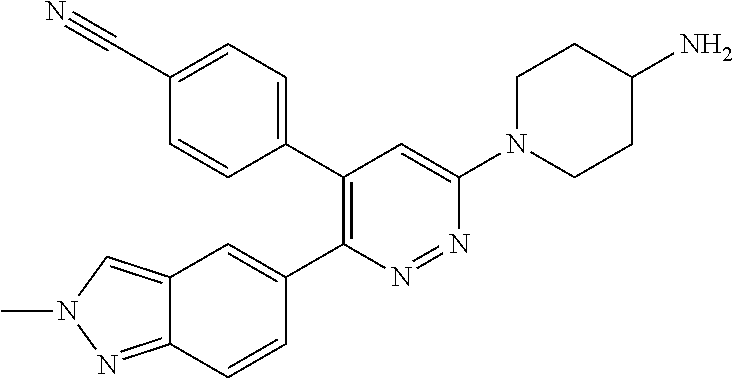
C12=NN(C)C=C1C=C(C1=C(C3=CC=C(C#N)C=C3)C=C(N3CCC(N)CC3)N=N1)C=C2
